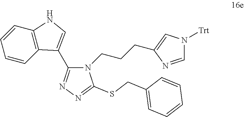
C1(C2=CNC3=C2C=CC=C3)=NN=C(SCC2=CC=CC=C2)N1CCCC1=CN([Trt])C=N1
